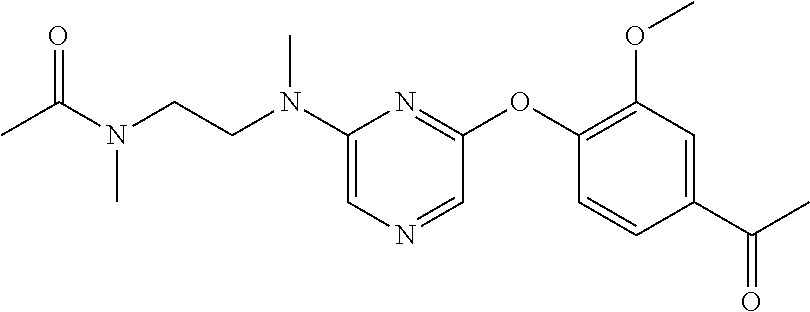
N(C1=CN=CC(OC2=C(OC)C=C(C(=O)C)C=C2)=N1)(CCN(C(=O)C)C)C
